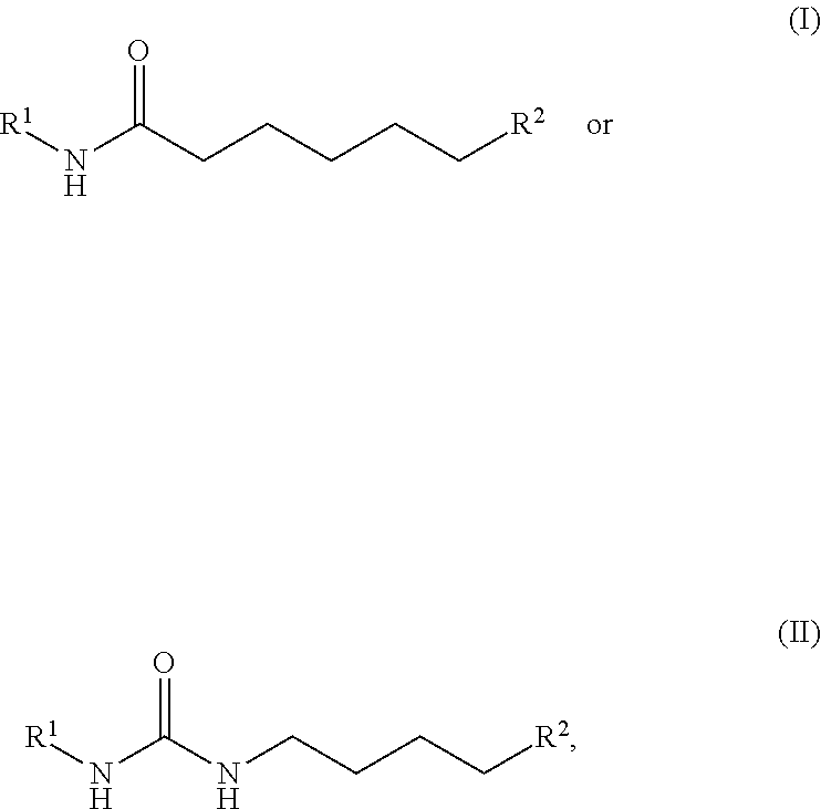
C(CCC[R2])CC(=O)N[R1].C(CCC[R2])NC(=O)N[R1]
